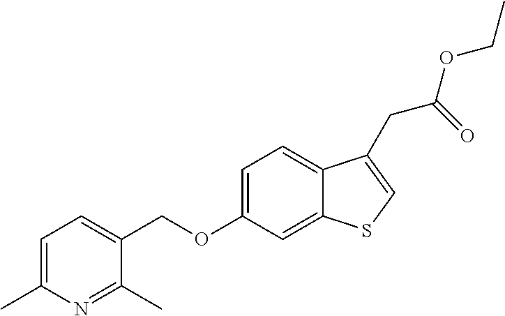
C12=CC(OCC3=CC=C(C)N=C3C)=CC=C1C(CC(OCC)=O)=CS2
